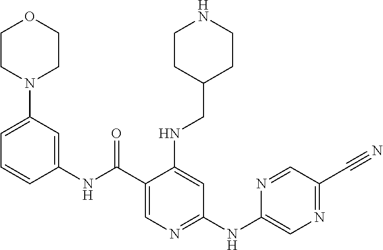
C1(C(NC2=CC(N3CCOCC3)=CC=C2)=O)=CN=C(NC2=CN=C(C#N)C=N2)C=C1NCC1CCNCC1
